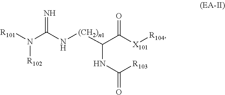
N(C(N([R101])[R102])=N)[(CH2)n1]C(C([X101][R104])=O)NC(=O)[R103]
